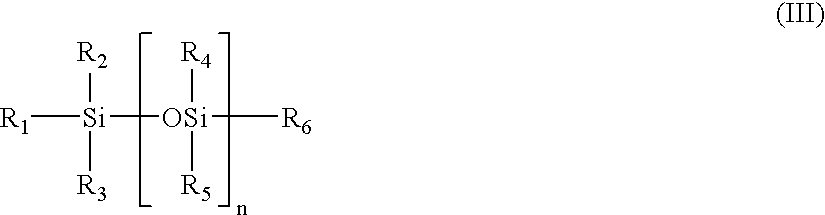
[OSi]([R4])([R5])([R6])[Si]([R1])([R2])[R3]
